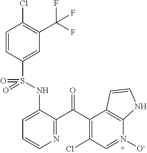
C1=CC(S(NC2=CC=CN=C2C(C2=C(Cl)C=N([O-])C3=C2C=CN3)=O)(=O)=O)=CC(C(F)(F)F)=C1Cl
